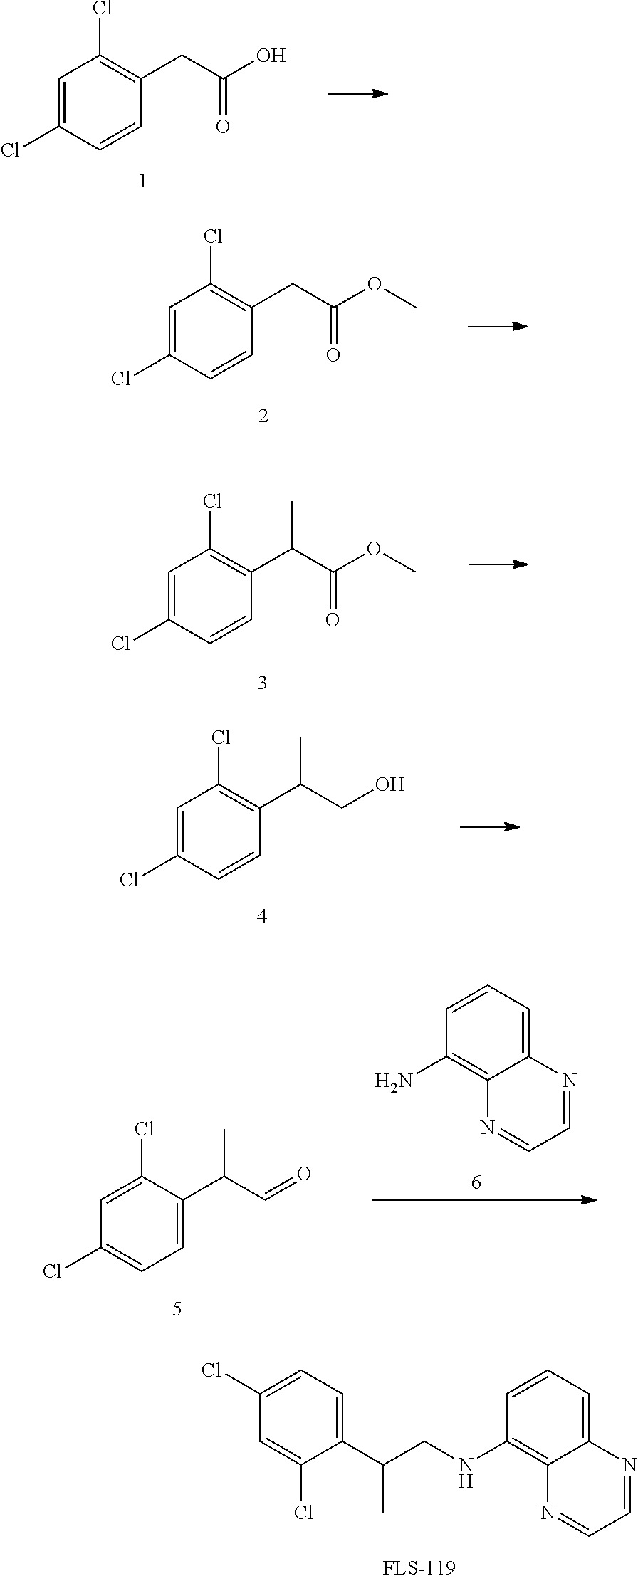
C1=C(Cl)C=CC(CC(O)=O)=C1Cl.C1=C(Cl)C=CC(CC(OC)=O)=C1Cl.C1=C(Cl)C=CC(C(C(OC)=O)C)=C1Cl.C1=C(Cl)C=CC(C(CO)C)=C1Cl.C12=CC=CC(N)=C1N=CC=N2.C1=C(Cl)C(C(C=O)C)=CC=C1Cl.C1(C(CNC2=C3C(=CC=C2)N=CC=N3)C)=CC=C(Cl)C=C1Cl
